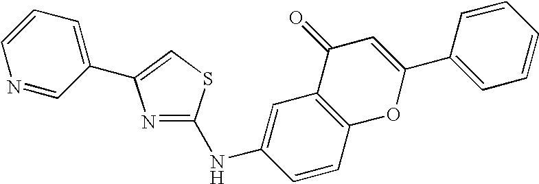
C1=CC=C(C2=CSC(NC3=CC4=C(C=C3)OC(C3=CC=CC=C3)=CC4=O)=N2)C=N1
